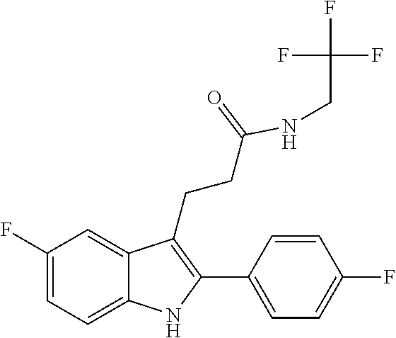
C1=C2C(CCC(=O)NCC(F)(F)F)=C(C3=CC=C(F)C=C3)NC2=CC=C1F
